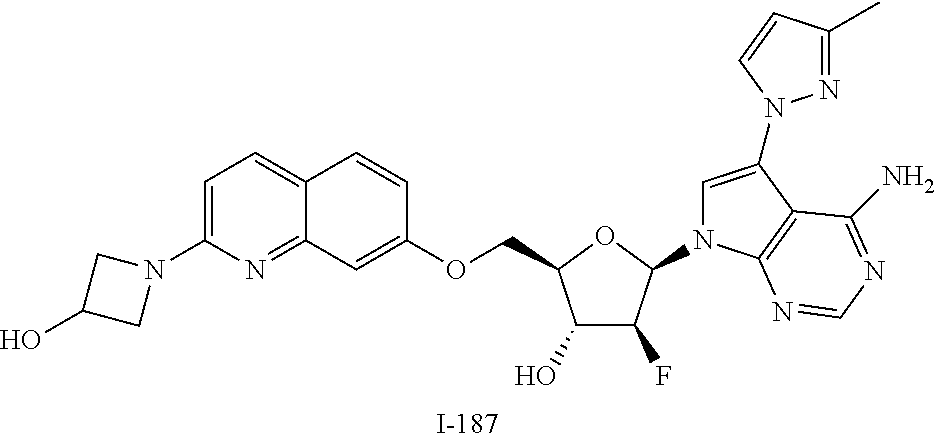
C1(O)C(F)C(N2C=C(N3N=C(C)C=C3)C3=C2N=CN=C3N)OC1COC1=CC2=NC(N3CC(O)C3)=CC=C2C=C1
